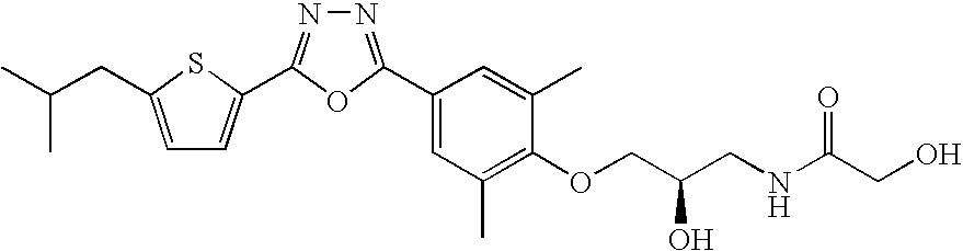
N1=C(C2=CC(C)=C(OCC(CNC(CO)=O)O)C(C)=C2)OC(C2=CC=C(CC(C)C)S2)=N1
